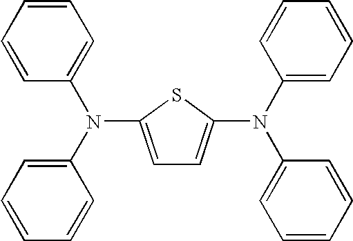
C1=C(N(C2=CC=CC=C2)C2=CC=CC=C2)SC(N(C2=CC=CC=C2)C2=CC=CC=C2)=C1
